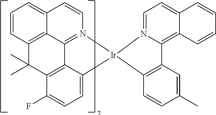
C1=CC2=CC=CC3=C2C2=N1[Ir]1(C4=CC=C(F)C(=C24)C3(C)C)N2=CC=C3C(=C2C2=C1C=CC(C)=C2)C=CC=C3
